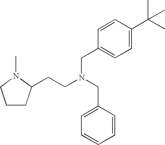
C1CC(CCN(CC2=CC=CC=C2)CC2=CC=C(C(C)(C)C)C=C2)N(C)C1
